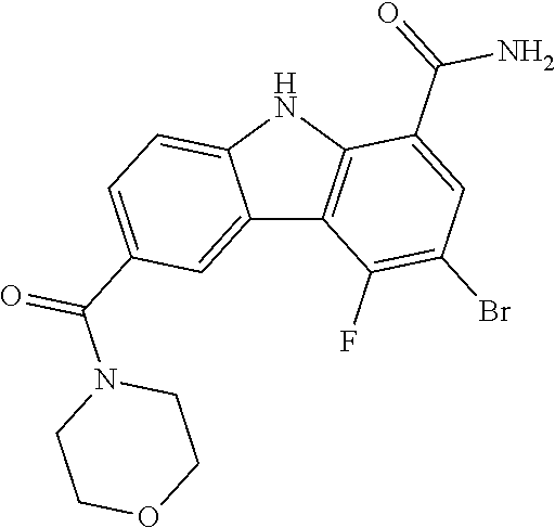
C12=CC(C(N3CCOCC3)=O)=CC=C1NC1=C2C(F)=C(Br)C=C1C(=O)N
